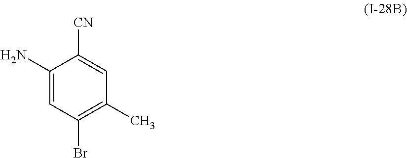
C1(N)=CC(Br)=C(C)C=C1[CN]
